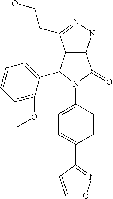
C12=C(NN=C1CCO)C(=O)N(C1=CC=C(C3=NOC=C3)C=C1)C2C1=CC=CC=C1OC
